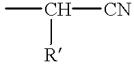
CC([CN])[R]
